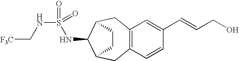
C12=C(C=CC(C=CCO)=C1)CC1C(NS(NC[F3C])(=O)=O)C(C2)CC1
